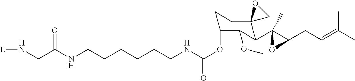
C(CCNC(OC1CCC2(C(C3(C)C(CC=C(C)C)O3)C1OC)CO2)=O)CCCNC(CN[L])=O
